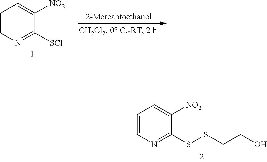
C1=CN=C([SCl])C([NO2])=C1.C1=CN=C(SSCCO)C([NO2])=C1
